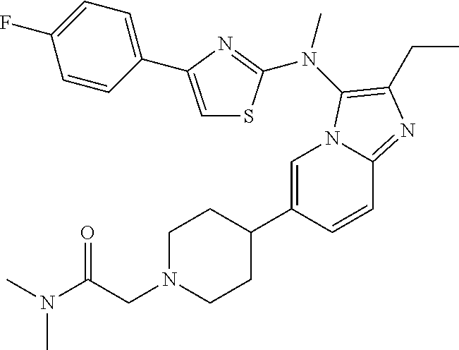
C1=C(C2CCN(CC(=O)N(C)C)CC2)C=CC2=NC(CC)=C(N(C)C3=NC(C4=CC=C(F)C=C4)=CS3)N12
